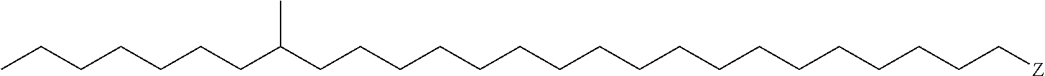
C(C(CCCCCCCCCCCCCCCCCC[Z])C)CCCCCC
